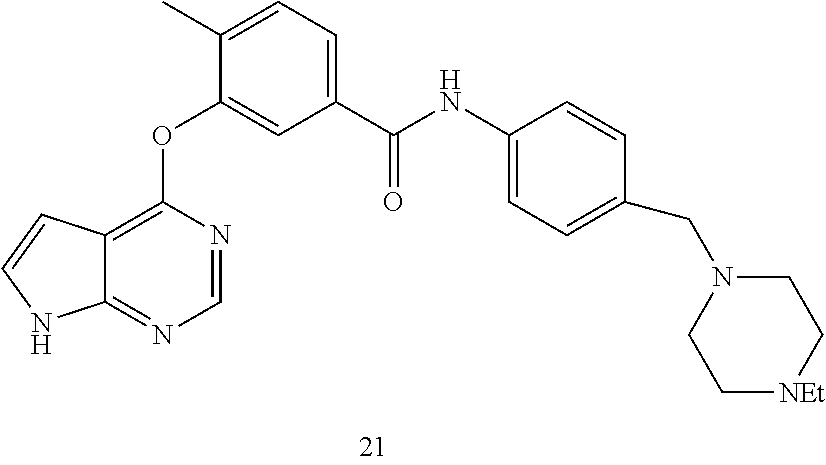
C12=C(OC3=CC(C(NC4=CC=C(CN5CC[NEt]CC5)C=C4)=O)=CC=C3C)N=CN=C1NC=C2
